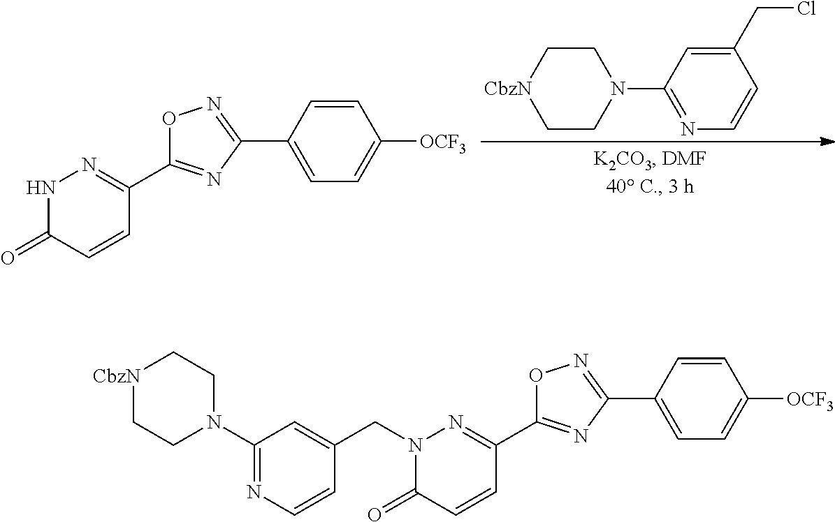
N1C(=O)C=CC(C2=NC(C3=CC=C([OCF3])C=C3)=NO2)=N1.C1C[CbzN]CCN1C1=NC=CC(CCl)=C1.N1(CC2=CC(N3CC[CbzN]CC3)=NC=C2)C(=O)C=CC(C2=NC(C3=CC=C([OCF3])C=C3)=NO2)=N1
